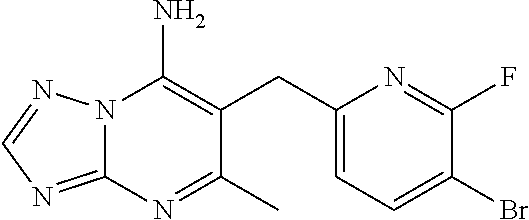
N12C(=NC=N1)N=C(C)C(CC1=CC=C(Br)C(F)=N1)=C2N
